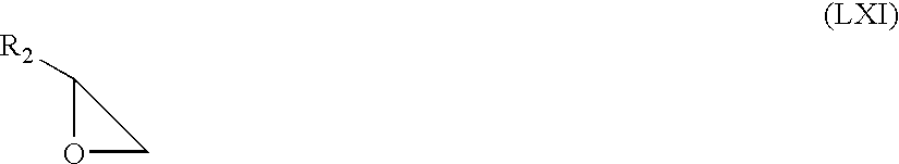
O1C([R2])C1
